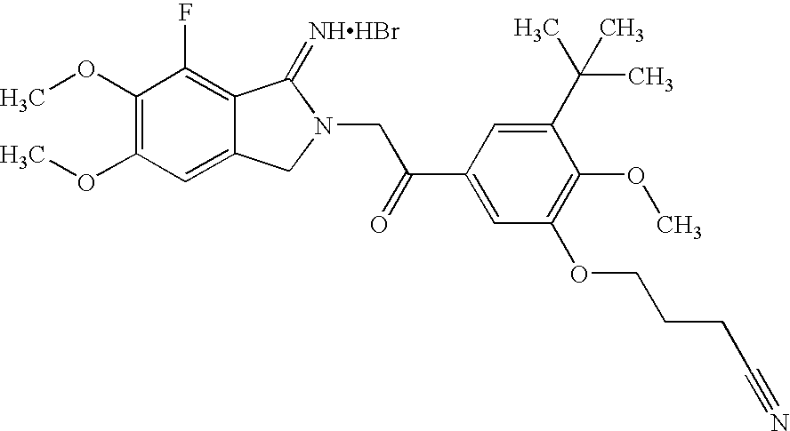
C1(OC)=C(OC)C=C2C(=C1F)C(=[NHHBr])N(CC(C1=CC(OCCCC#N)=C(OC)C(C(C)(C)C)=C1)=O)C2
